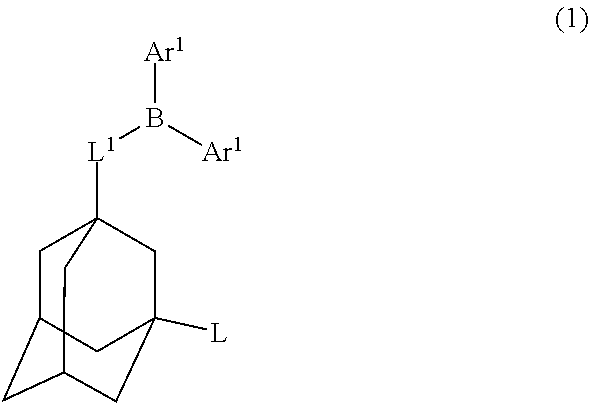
C1C2CC3CC([L])(CC1([L1]B([Ar1])[Ar1])C3)C2
